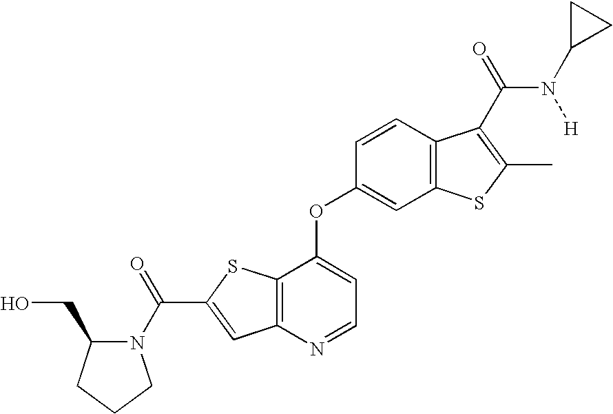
C1CN(C(C2=CC3=C(S2)C(OC2=CC4=C(C=C2)C(C(N([H])C2CC2)=O)=C(C)S4)=CC=N3)=O)C(CO)C1
